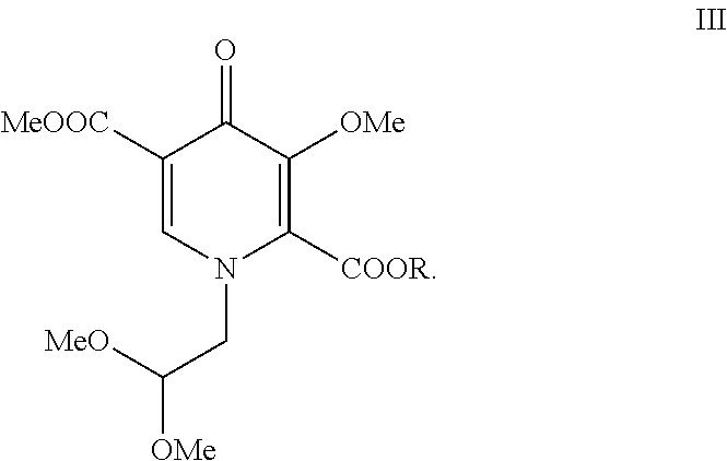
C1([MeOOC])=CN(CC([OMe])[MeO])C([COOR])=C([OMe])C1=O
